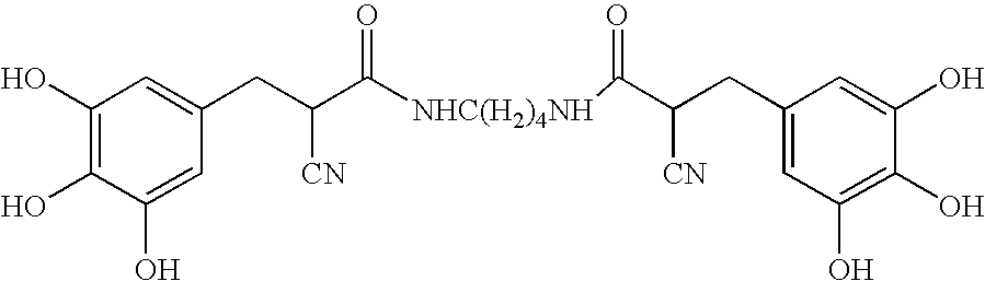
C1(O)=C(O)C(O)=CC(CC(C(=O)[NHC(H2)4NH]C(=O)C([CN])CC2=CC(O)=C(O)C(O)=C2)[CN])=C1
